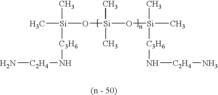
N[C2H4]N[C3H6][Si](C)(O[Si](C)(O[Si](C)(C)[C3H6]N[C2H4]N)C)C
